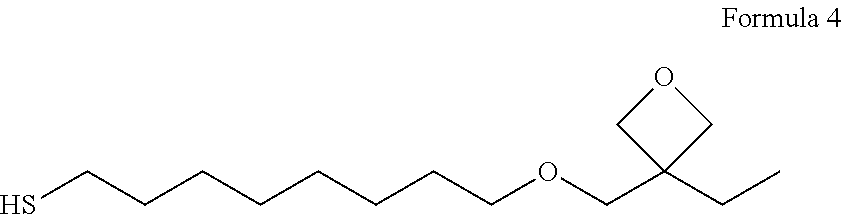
SCCCCCCCCOCC1(CC)COC1
